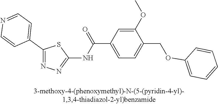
C1(C2=CC=NC=C2)=NN=C(NC(C2=CC=C(COC3=CC=CC=C3)C(OC)=C2)=O)S1
